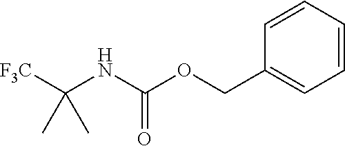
[F3C]C(NC(OCC1=CC=CC=C1)=O)(C)C
